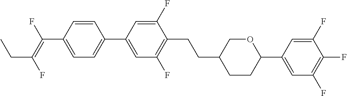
C(C1CCC(C2=CC(F)=C(F)C(F)=C2)OC1)CC1=C(F)C=C(C2=CC=C(C(=C(F)CC)F)C=C2)C=C1F
